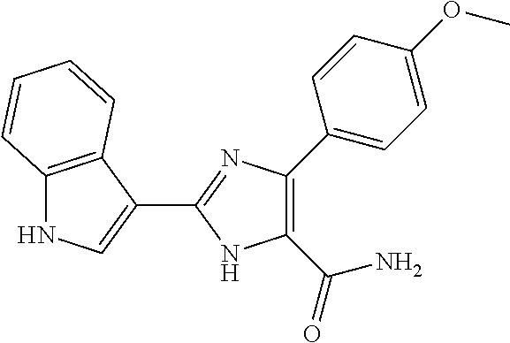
C1(C(N)=O)=C(C2=CC=C(OC)C=C2)N=C(C2=CNC3=C2C=CC=C3)N1
